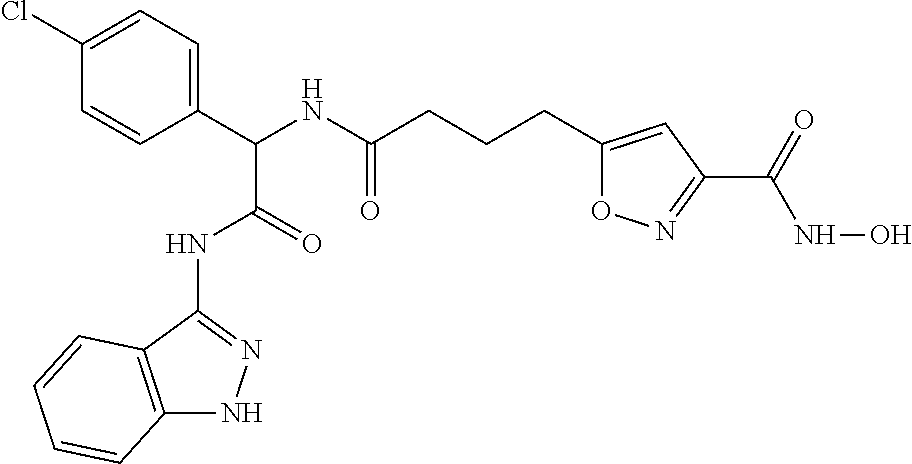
C1(Cl)=CC=C(C(NC(CCCC2=CC(C(NO)=O)=NO2)=O)C(=O)NC2=NNC3=C2C=CC=C3)C=C1
